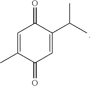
O=C1C(C(C)C)=CC(=O)C(C)=C1
